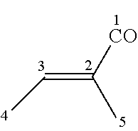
C(=C([CO])C)C
